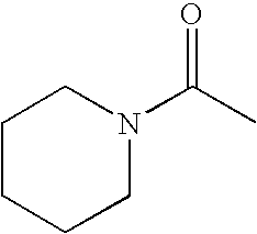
C1N(C(=O)C)CCCC1
